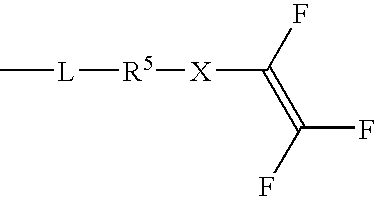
C[L][R5][X]C(F)=C(F)F
